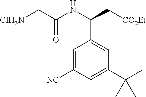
C1=C([NC])C=C(C(C)(C)C)C=C1C(NC(C[ClH3N])=O)C[CO2Et]
